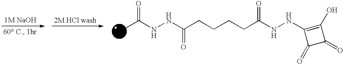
O=C(NNC(CCCCC(NNC1=C(O)C(=O)C1=O)=O)=O)C
